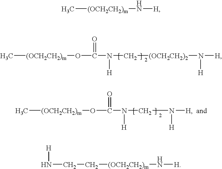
C[(OCH2CH2)m]OC(N(C[(OCH2CH2)2]N([H])[H])[H])=O.C[(OCH2CH2)m]OC(N(CN([H])[H])[H])=O.C[(OCH2CH2)m]N[H].N(CC[(OCH2CH2)m]N[H])[H]
